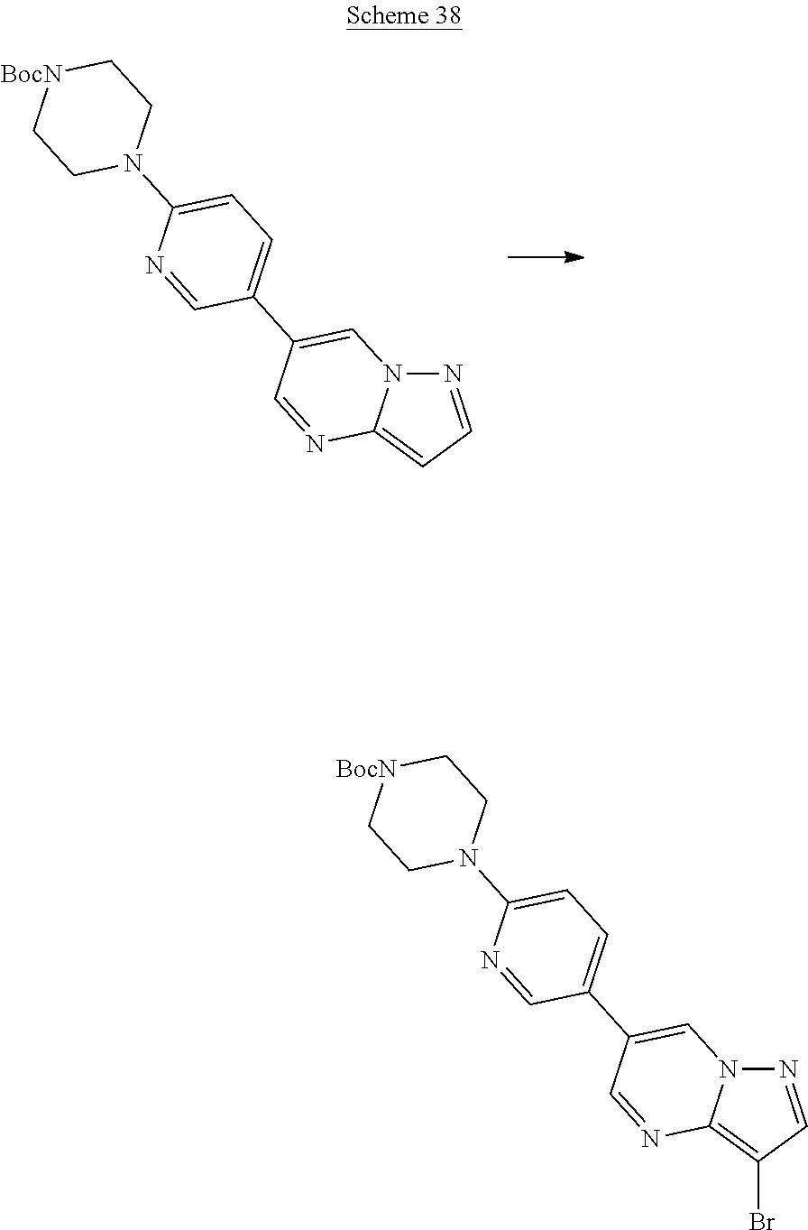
N1=CC=C2N1C=C(C1=CC=C(N3CC[BocN]CC3)N=C1)C=N2.N1=CC(Br)=C2N1C=C(C1=CC=C(N3CC[BocN]CC3)N=C1)C=N2
